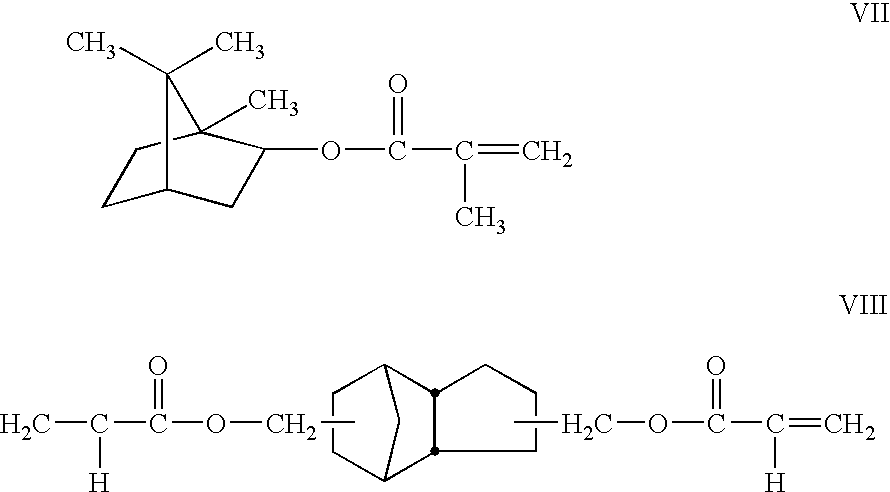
CC(C(OCC)=O)[H].C12CCC(C1)C1CCCC21.CCOC(C([H])=C)=O.C1C2CC(OC(C(=C)C)=O)C(C)(C1)C2(C)C
